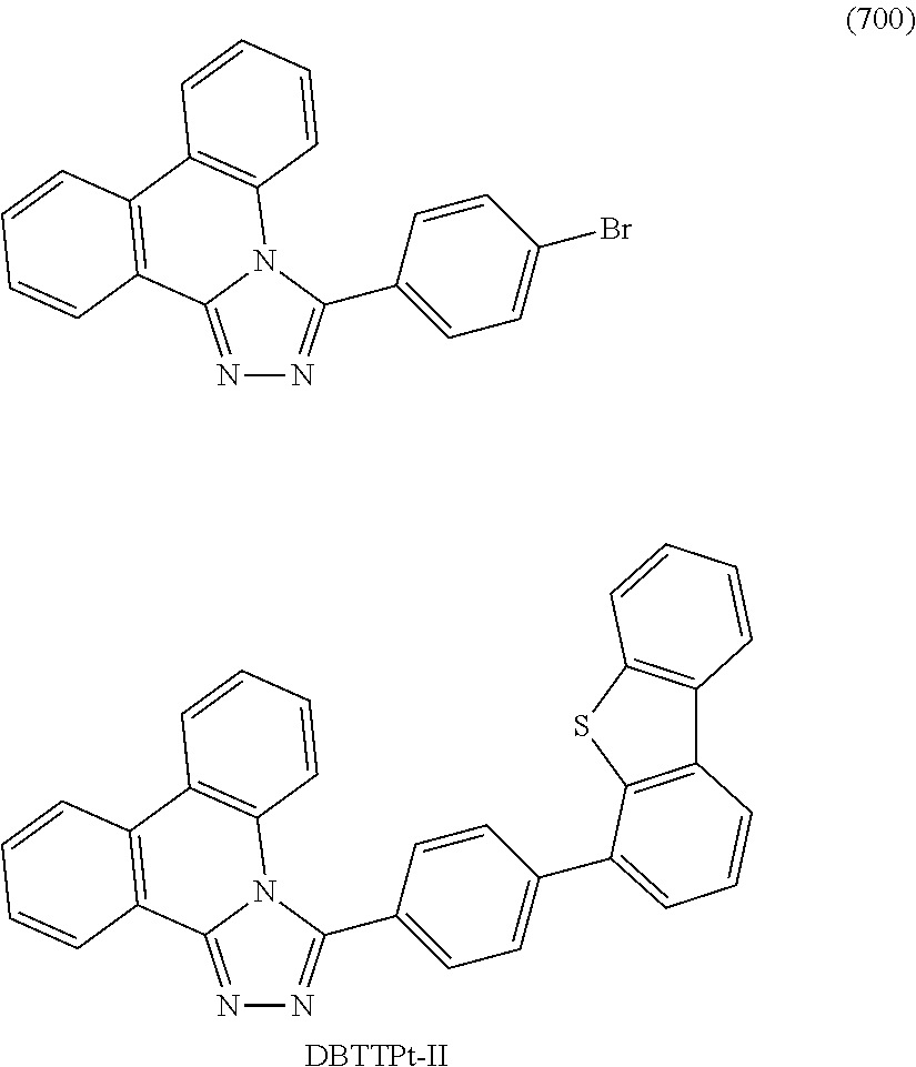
N1=C2N(C(C3=CC=C(Br)C=C3)=N1)C1=C(C3=C2C=CC=C3)C=CC=C1.N1=C2N(C(C3=CC=C(C4=CC=CC5=C4SC4=C5C=CC=C4)C=C3)=N1)C1=C(C3=C2C=CC=C3)C=CC=C1.[DBTTPt-II]
